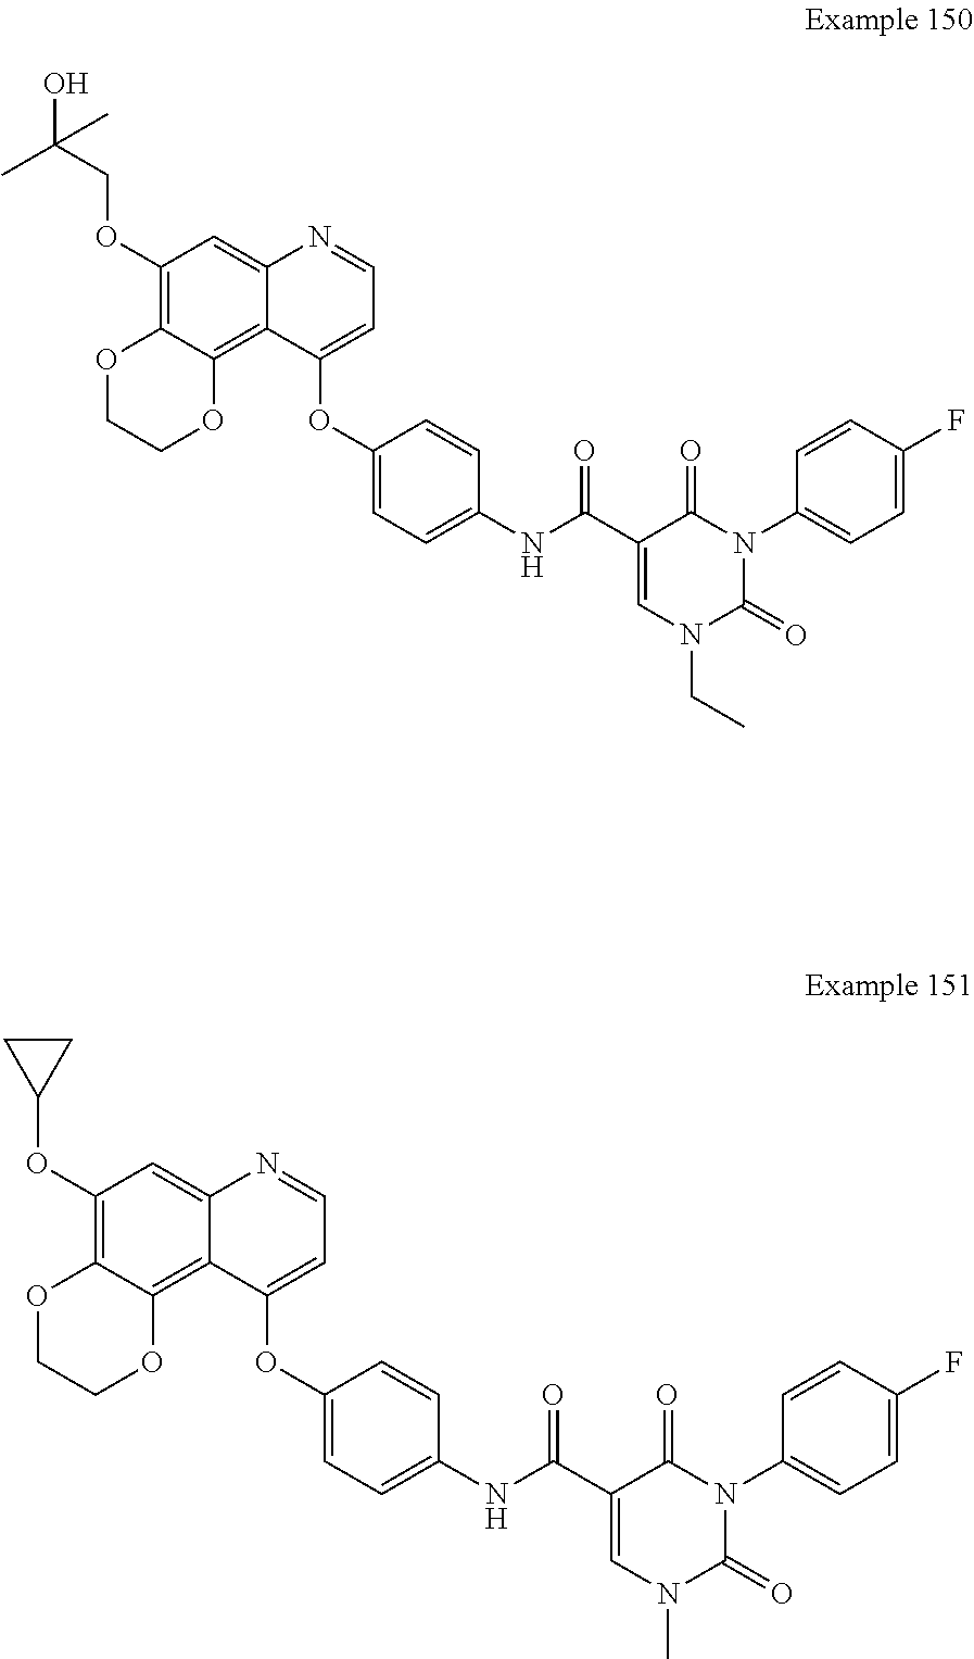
C1(OCC(C)(O)C)=C2C(=C3C(=C1)N=CC=C3OC1=CC=C(NC(C3=CN(CC)C(=O)N(C4=CC=C(F)C=C4)C3=O)=O)C=C1)OCCO2.C1(OC2CC2)=C2C(=C3C(=C1)N=CC=C3OC1=CC=C(NC(C3=CN(C)C(=O)N(C4=CC=C(F)C=C4)C3=O)=O)C=C1)OCCO2
